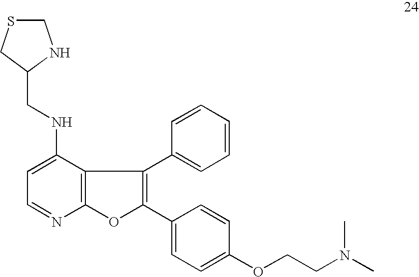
C1=C(NCC2CSCN2)C2=C(N=C1)OC(C1=CC=C(OCCN(C)C)C=C1)=C2C1=CC=CC=C1
